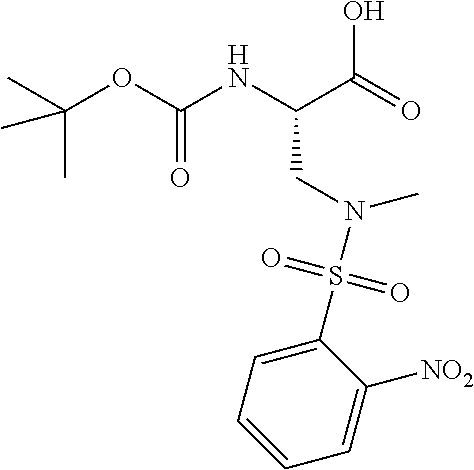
C(C(NC(OC(C)(C)C)=O)CN(S(C1=CC=CC=C1[NO2])(=O)=O)C)(=O)O
